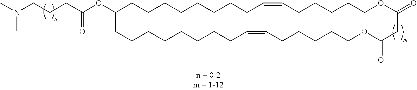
CN(CCCC(OC1CCCCCCCCC=CCCCCCOC(=O)CC(=O)OCCCCCC=CCCCCCCCC1)=O)C
